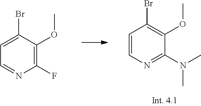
C1(F)=C(OC)C(Br)=CC=N1.C1(N(C)C)=NC=CC(Br)=C1OC
